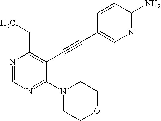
N1=CN=C(N2CCOCC2)C(C#CC2=CN=C(N)C=C2)=C1CC
